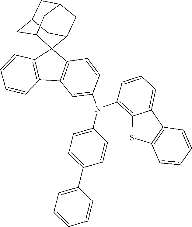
C1=CC=C2C(=C1N(C1=CC3=C(C=C1)C1(C4=C3C=CC=C4)C3CC4CC(CC1C4)C3)C1=CC=C(C3=CC=CC=C3)C=C1)SC1=C2C=CC=C1
